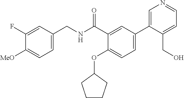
C1=C(CNC(C2=CC(C3=CN=CC=C3CO)=CC=C2OC2CCCC2)=O)C=C(F)C([MeO])=C1
